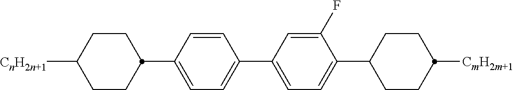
C1CC(C2=CC=C(C3=CC=C(C4CCC([CmH2m+1])CC4)C(F)=C3)C=C2)CCC1[CnH2n+1]
